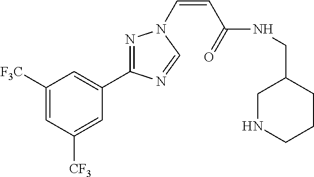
C1([F3C])=CC([CF3])=CC(C2=NN(C=CC(NCC3CNCCC3)=O)C=N2)=C1
